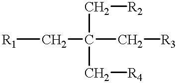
[R1]CC(C[R3])(C[R2])C[R4]
